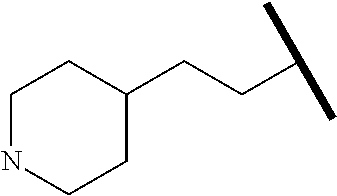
C(C(C)C)CC1CCNCC1
